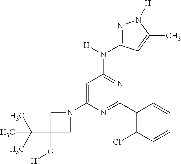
C1(N2CC(O[H])(C(C)(C)C)C2)=CC(N(C2=NN([H])C(C)=C2)[H])=NC(C2=C(Cl)C=CC=C2)=N1
